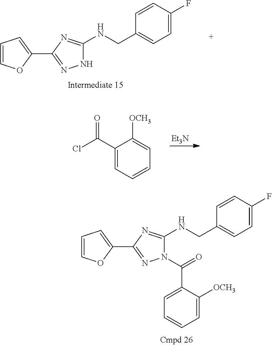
C1=COC(C2=NNC(NCC3=CC=C(F)C=C3)=N2)=C1.[Et3N].ClC(C1=CC=CC=C1[OCH3])=O.C1=COC(C2=NN(C(=O)C3=CC=CC=C3[OCH3])C(NCC3=CC=C(F)C=C3)=N2)=C1
